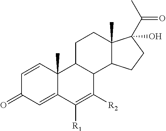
C1=CC2(C)C(=CC1=O)C([R1])=C([R2])C1C2CCC2(C)C1CCC2(O)C(C)=O
